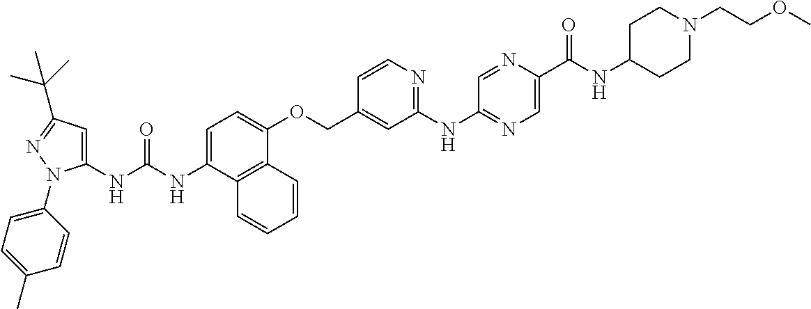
C1=C(NC(NC2=CC(C(C)(C)C)=NN2C2=CC=C(C)C=C2)=O)C2=C(C(OCC3=CC(NC4=NC=C(C(NC5CCN(CCOC)CC5)=O)N=C4)=NC=C3)=C1)C=CC=C2
